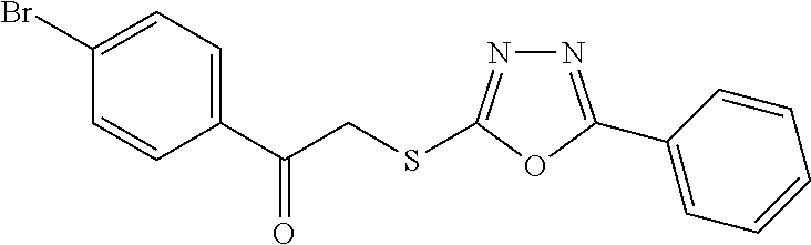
N1=C(C2=CC=CC=C2)OC(SCC(C2=CC=C(Br)C=C2)=O)=N1
